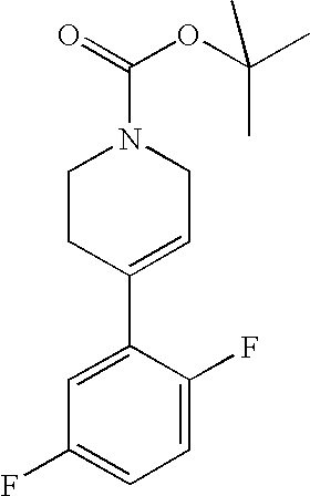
C1CC(C2=CC(F)=CC=C2F)=CCN1C(=O)OC(C)(C)C
